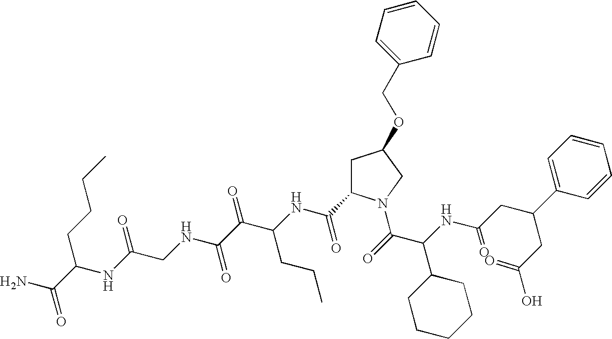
C(CC(NC(C(=O)N1CC(OCC2=CC=CC=C2)CC1C(NC(C(C(NCC(NC(CCCC)C(N)=O)=O)=O)=O)CCC)=O)C1CCCCC1)=O)(CC(O)=O)C1=CC=CC=C1
